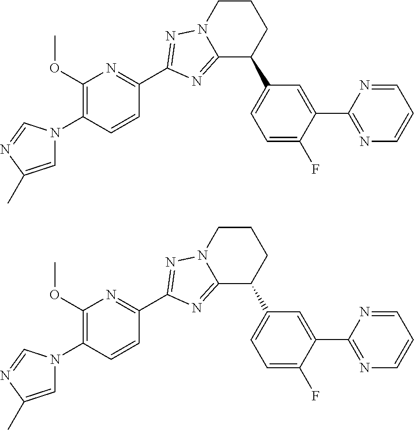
C1=C(C)N=CN1C1=C(OC)N=C(C2=NN3CCCC(C4=CC=C(F)C(C5=NC=CC=N5)=C4)C3=N2)C=C1.C1=C(C)N=CN1C1=C(OC)N=C(C2=NN3CCCC(C4=CC=C(F)C(C5=NC=CC=N5)=C4)C3=N2)C=C1
